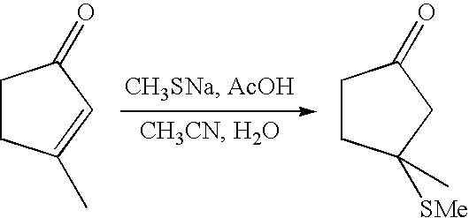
C1CC(C)=CC1=O.C1CC([SMe])(C)CC1=O
